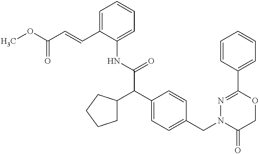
C1(C=CC(OC)=O)=CC=CC=C1NC(C(C1=CC=C(CN2C(=O)COC(C3=CC=CC=C3)=N2)C=C1)C1CCCC1)=O
